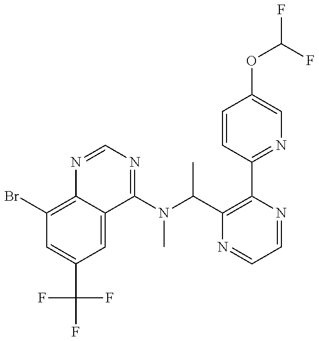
C1(Br)=C2C(=CC(C(F)(F)F)=C1)C(N(C(C1=C(C3=NC=C(OC(F)F)C=C3)N=CC=N1)C)C)=NC=N2
